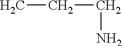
C(N)CC
